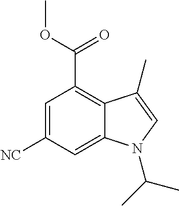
[NC]C1=CC(C(OC)=O)=C2C(=C1)N(C(C)C)C=C2C
